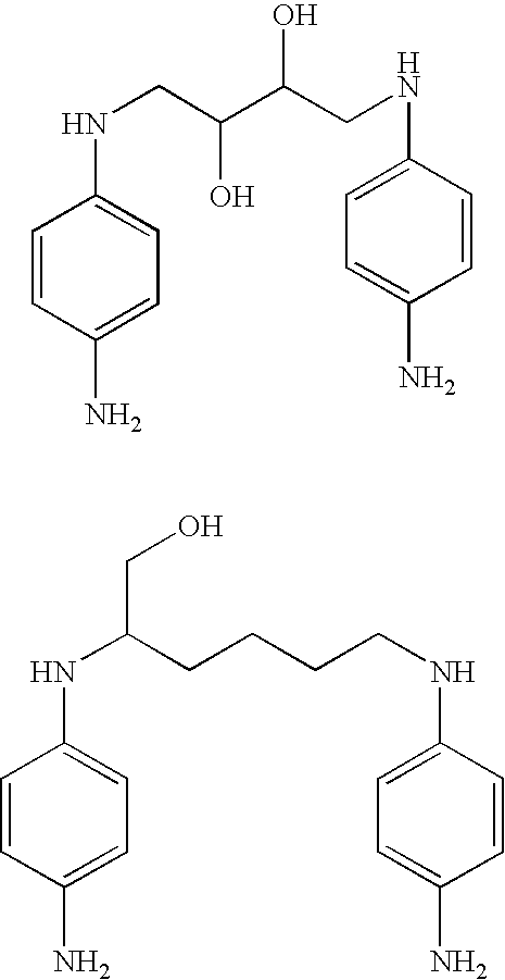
C1(NCC(C(CNC2=CC=C(N)C=C2)O)O)=CC=C(N)C=C1.C1(NC(CCCCNC2=CC=C(N)C=C2)CO)=CC=C(N)C=C1
